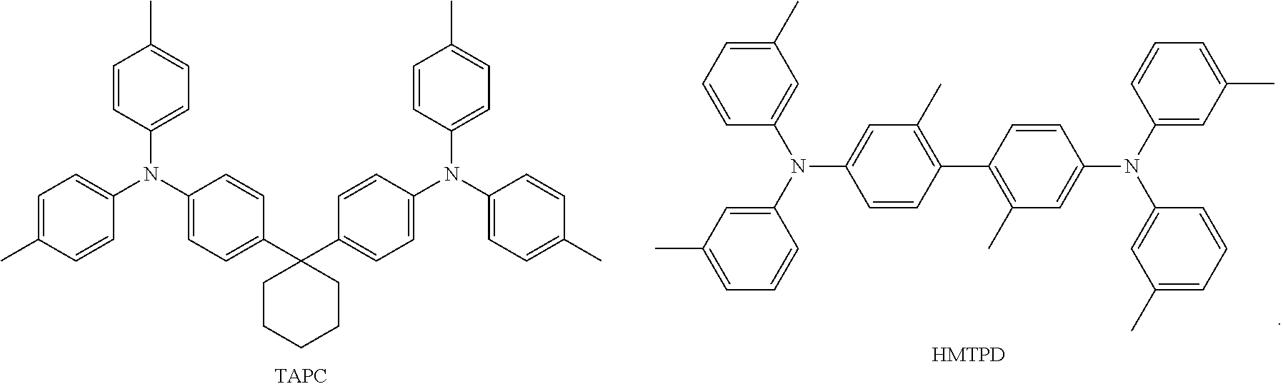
CC1=CC=C(N(C2=CC=C(C)C=C2)C2=CC=C(C3(C4=CC=C(N(C5=CC=C(C)C=C5)C5=CC=C(C)C=C5)C=C4)CCCCC3)C=C2)C=C1.N(C1=CC(C)=C(C2=C(C)C=C(N(C3=CC(C)=CC=C3)C3=CC(C)=CC=C3)C=C2)C=C1)(C1=CC(C)=CC=C1)C1=CC(C)=CC=C1.[HMTPD]
